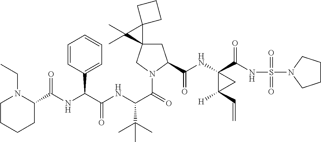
C(NC(C(NC(C(=O)N1CC2(CC1C(=O)NC1(C(=O)NS(=O)(=O)N3CCCC3)C([H])(C=C)C1)C1(C2(C)C)CCC1)C(C)(C)C)=O)C1=CC=CC=C1)(=O)C1N(CC)CCCC1
